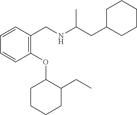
C1=CC=CC(CNC(CC2CCCCC2)C)=C1OC1CCCCC1CC
